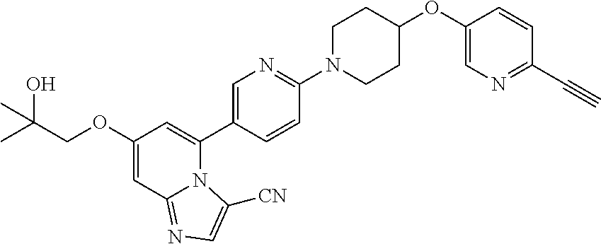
C1(OCC(C)(O)C)=CC2=NC=C([CN])N2C(C2=CN=C(N3CCC(OC4=CN=C(C#C)C=C4)CC3)C=C2)=C1
